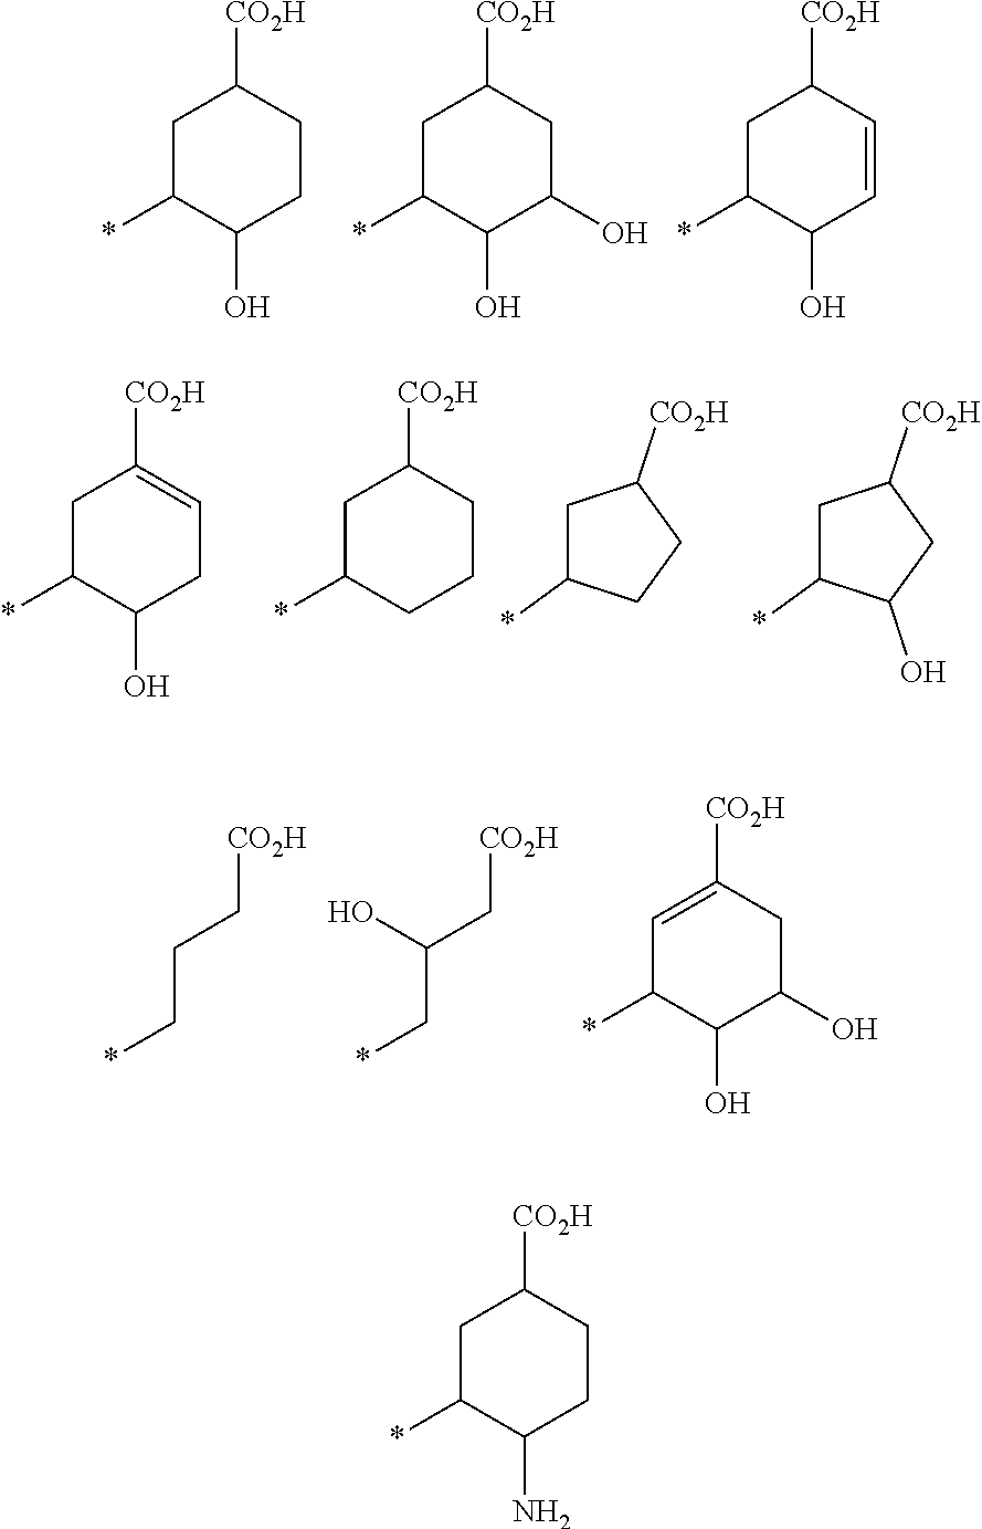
C1C(*)C(O)CCC1[CO2H].C1C(*)C(O)C(O)CC1[CO2H].C1C(*)C(O)C=CC1[CO2H].C1C(*)C(O)CC=C1[CO2H].C1C(*)CCCC1[CO2H].C1C(*)CCC1[CO2H].C1C(*)C(O)CC1[CO2H].[CO2H]CCC*.[CO2H]CC(C*)O.C1=C([CO2H])CC(O)C(O)C1*.C1C(*)C(N)CCC1[CO2H]
